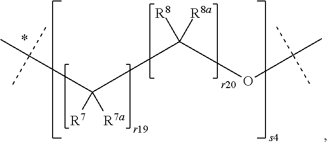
CC(C)(C)C(C(OC(C)(C)C)([R8])[R8a])([R7])[R7a]
